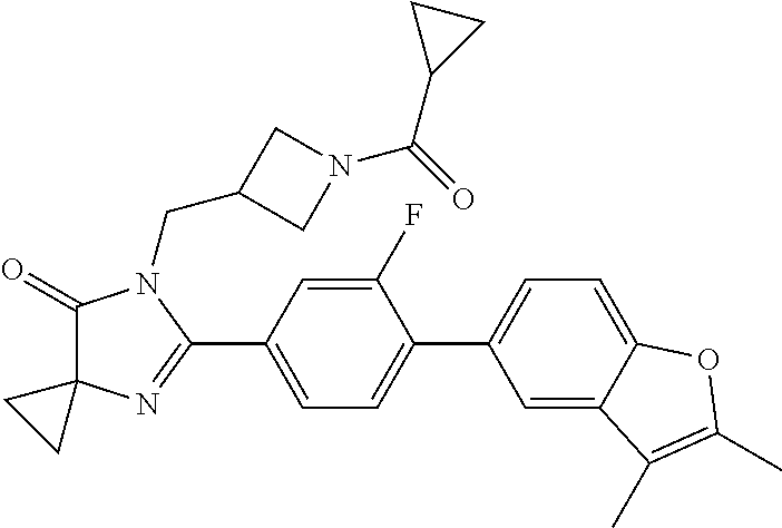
C1(=O)C2(N=C(C3=CC=C(C4=CC=C5C(=C4)C(C)=C(C)O5)C(F)=C3)N1CC1CN(C(=O)C3CC3)C1)CC2
